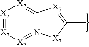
[X7]1=[X7][X7]=N2C(=[X7]1)[X7]=C(C)[X7]2
